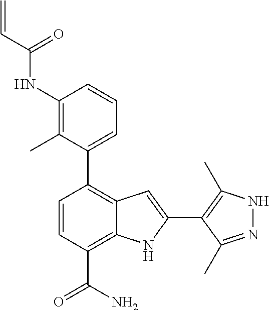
C1(NC(C=C)=O)=C(C)C(C2=C3C(=C(C(N)=O)C=C2)NC(C2=C(C)NN=C2C)=C3)=CC=C1
